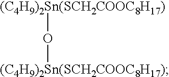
[(C4H9)2Sn(SCH2COOC8H17)]O[(C4H9)2Sn(SCH2COOC8H17)]
